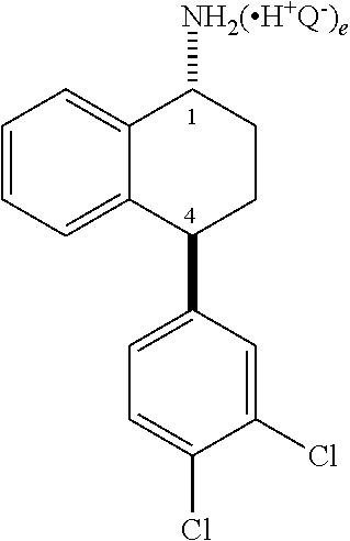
C12=CC=CC=C1C(C1=CC=C(Cl)C(Cl)=C1)CCC2[NH2(H+Q-)e]
